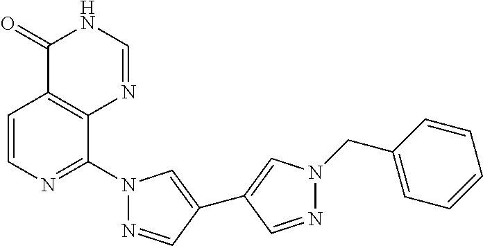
C1=CN=C(N2N=CC(C3=CN(CC4=CC=CC=C4)N=C3)=C2)C2=C1C(=O)NC=N2
